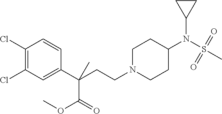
C1N(CCC(C2=CC(Cl)=C(Cl)C=C2)(C(OC)=O)C)CCC(N(S(C)(=O)=O)C2CC2)C1
